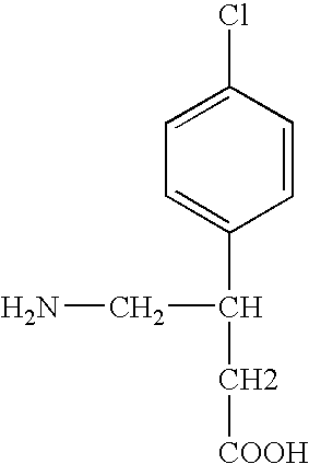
C1=CC(Cl)=CC=C1C(CN)C[COOH]
